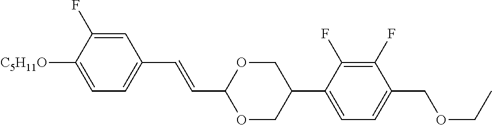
C1=C(F)C([C5H11O])=CC=C1C=CC1OCC(C2=CC=C(COCC)C(F)=C2F)CO1
